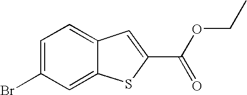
C1=C(Br)C=C2C(=C1)C=C(C(OCC)=O)S2
